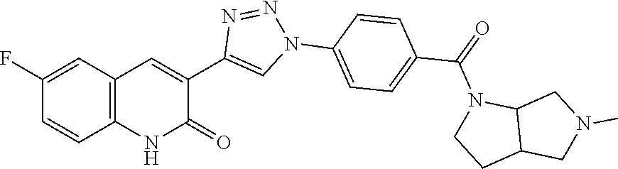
C1(F)=CC2=C(C=C1)NC(=O)C(C1=CN(C3=CC=C(C(N4CCC5C4CN(C)C5)=O)C=C3)N=N1)=C2
